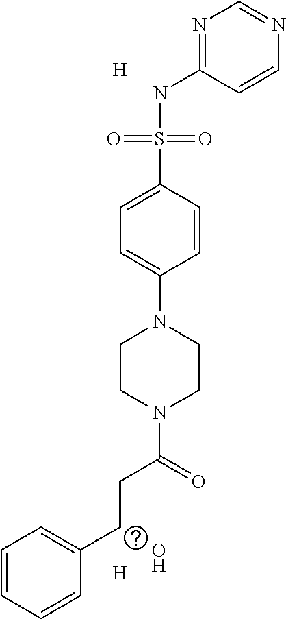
C1=CC=CC(CCC(N2CCN(C3=CC=C(S(NC4=NC=NC=C4)(=O)=O)C=C3)CC2)=O)=C1.[H].[H].O
